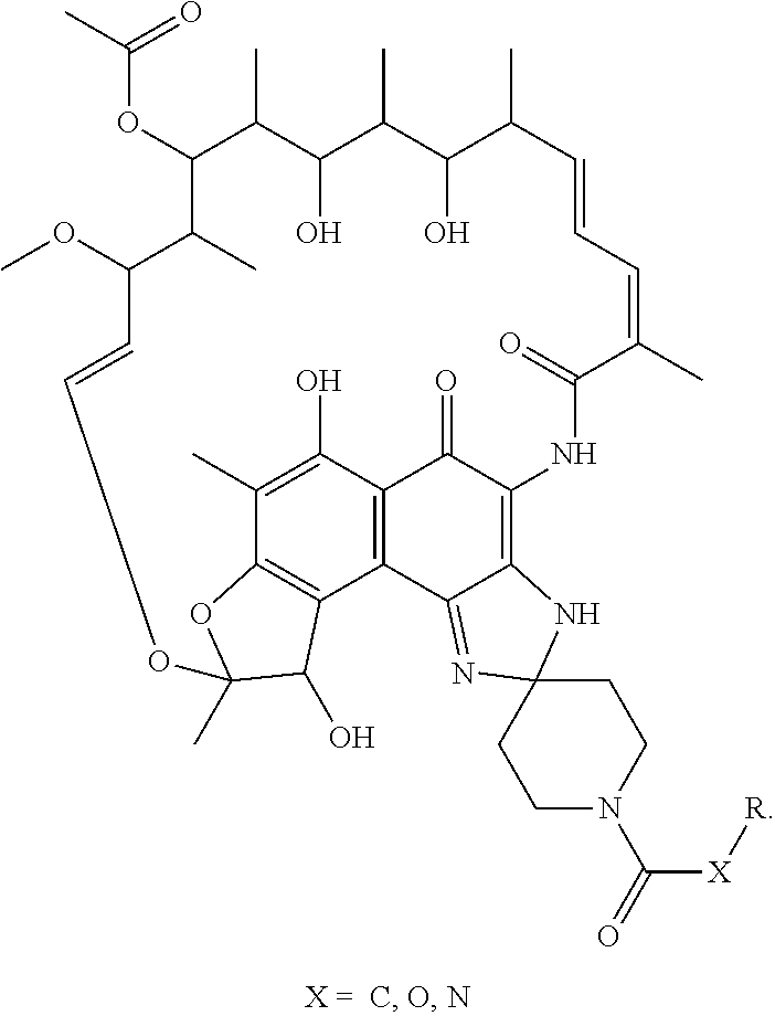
C(OC1C(C)C(OC)C=COC2(C)OC3=C(C4=C(C(=O)C(=C5C4=NC4(N5)CCN(C([X][R])=O)CC4)NC(=O)C(C)=CC=CC(C)C(O)C(C)C(O)C1C)C(O)=C3C)C2O)(C)=O
